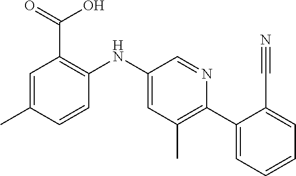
C1=C(C)C=CC(NC2=CC(C)=C(C3=CC=CC=C3C#N)N=C2)=C1C(=O)O
